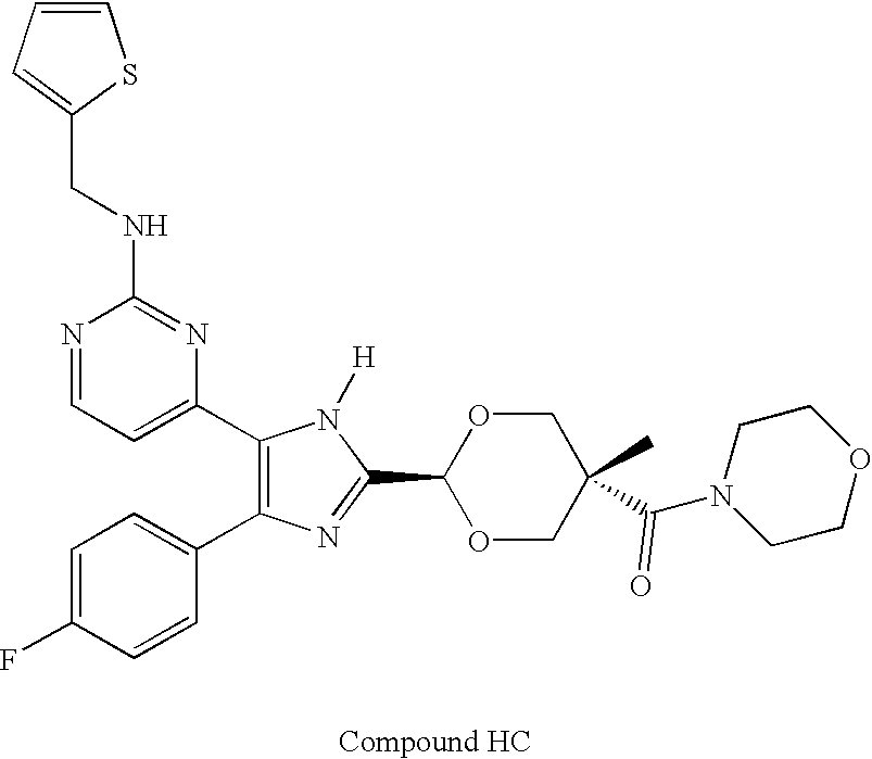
C1(C2=CC=NC(NCC3=CC=CS3)=N2)=C(C2=CC=C(F)C=C2)N=C(C2OCC(C(N3CCOCC3)=O)(C)CO2)N1[H]
